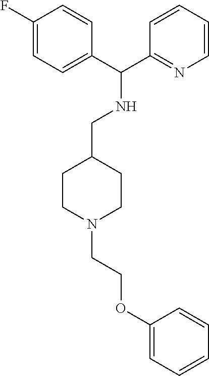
C1CN(CCOC2=CC=CC=C2)CCC1CNC(C1=NC=CC=C1)C1=CC=C(F)C=C1
